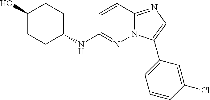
C1CC(O)CCC1NC1=NN2C(=NC=C2C2=CC=CC(Cl)=C2)C=C1
